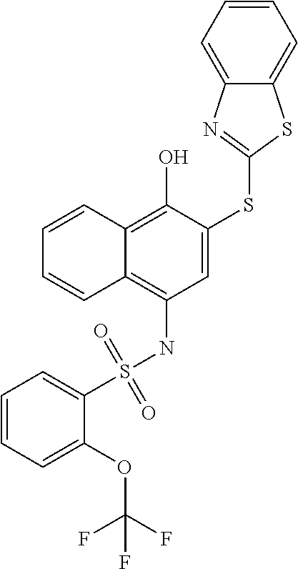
C1=CC2=C(O)C(SC3=NC4=CC=CC=C4S3)=CC(NS(=O)(=O)C3=CC=CC=C3OC(F)(F)F)=C2C=C1
